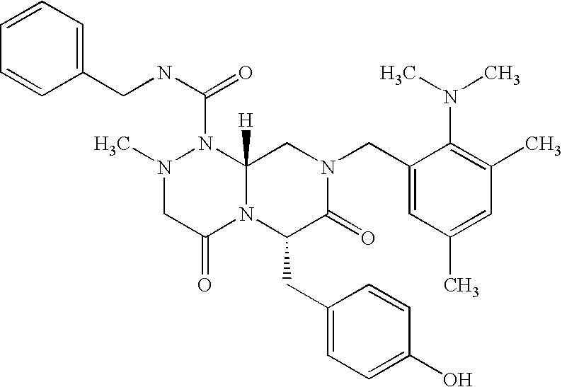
C1(N(C)C)=C(C)C=C(C)C=C1CN1CC2([H])N(C(NCC3=CC=CC=C3)=O)N(C)CC(=O)N2C(CC2=CC=C(O)C=C2)C1=O
